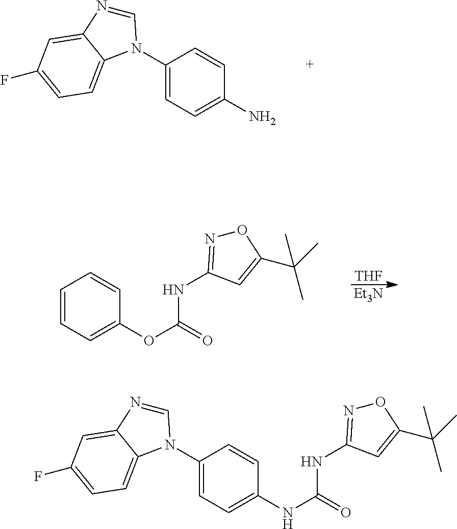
C1=CC=C(OC(=O)NC2=NOC(C(C)(C)C)=C2)C=C1.[THF].[Et3N].C1(N2C=NC3=CC(F)=CC=C32)=CC=C(N)C=C1.C(=O)(NC1=NOC(C(C)(C)C)=C1)NC1=CC=C(N2C=NC3=CC(F)=CC=C32)C=C1
